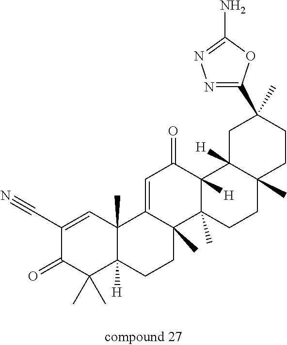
C1(C#N)=CC2(C)C([H])(C(C)(C)C1=O)CCC1(C)C2=CC(=O)C2([H])C1(C)CCC1(C)C2([H])CC(C)(C2=NN=C(N)O2)CC1
